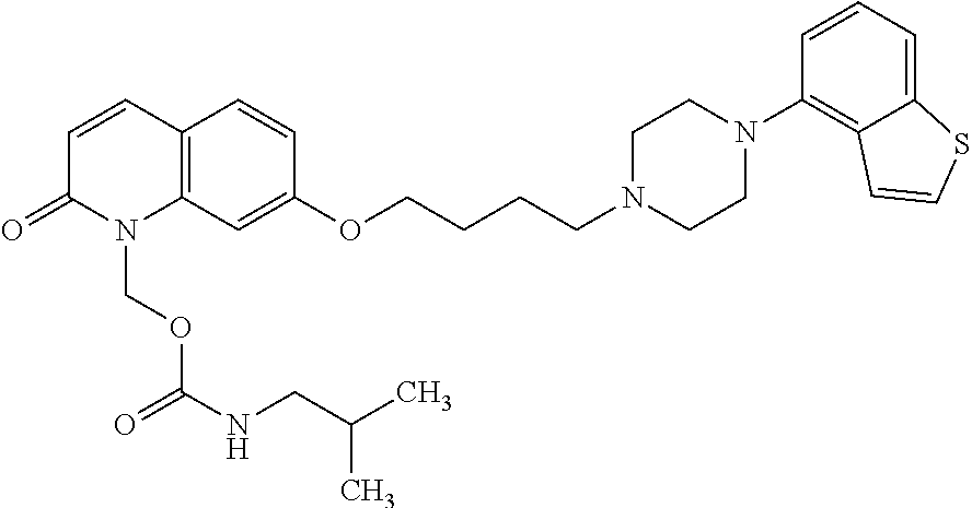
C12=C(C=CC(=O)N1COC(NCC(C)C)=O)C=CC(OCCCCN1CCN(C3=C4C(=CC=C3)SC=C4)CC1)=C2
